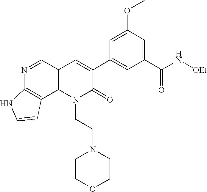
N1=CC2=C(C3=C1NC=C3)N(CCN1CCOCC1)C(=O)C(C1=CC(C(N[OEt])=O)=CC(OC)=C1)=C2
